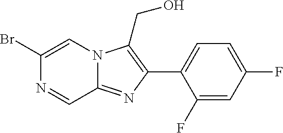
C1(Br)=CN2C(=NC(C3=CC=C(F)C=C3F)=C2CO)C=N1
